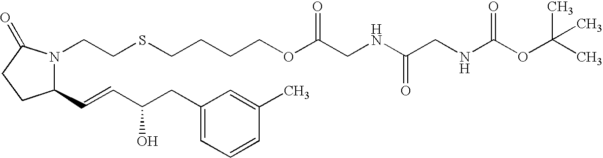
C1(C=CC(CC2=CC=CC(C)=C2)O)N(CCSCCCCOC(CNC(CNC(OC(C)(C)C)=O)=O)=O)C(=O)CC1
